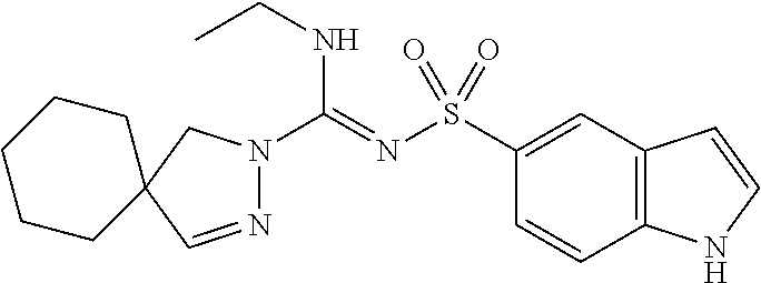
N1=CC2(CN1C(=NS(C1=CC3=C(C=C1)NC=C3)(=O)=O)NCC)CCCCC2
